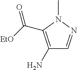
C(C1=C(N)C=NN1C)([EtO])=O
